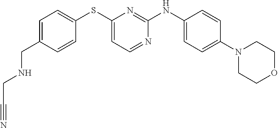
C1=C(CNCC#N)C=CC(SC2=CC=NC(NC3=CC=C(N4CCOCC4)C=C3)=N2)=C1
